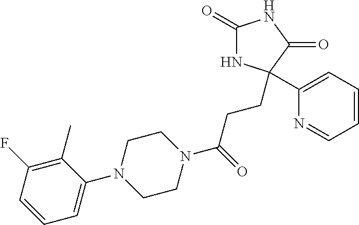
C1(=O)NC(C2=CC=CC=N2)(CCC(N2CCN(C3=CC=CC(F)=C3C)CC2)=O)C(=O)N1
